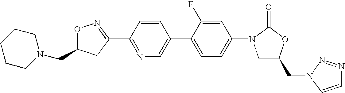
O1C(CN2CCCCC2)CC(C2=NC=C(C3=CC=C(N4CC(CN5N=NC=C5)OC4=O)C=C3F)C=C2)=N1
